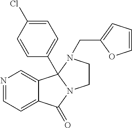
C1=NC=C2C(=C1)C(=O)N1CCN(CC3=CC=CO3)C21C1=CC=C(Cl)C=C1
